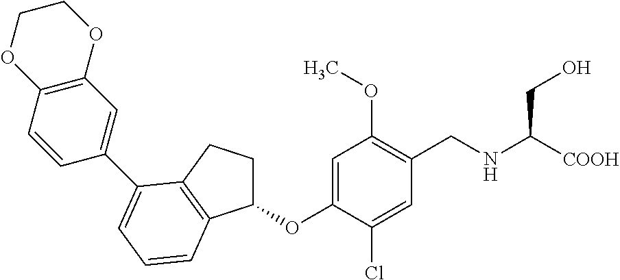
C1=C(OC2CCC3=C2C=CC=C3C2=CC3=C(C=C2)OCCO3)C(Cl)=CC(CNC([COOH])CO)=C1OC
